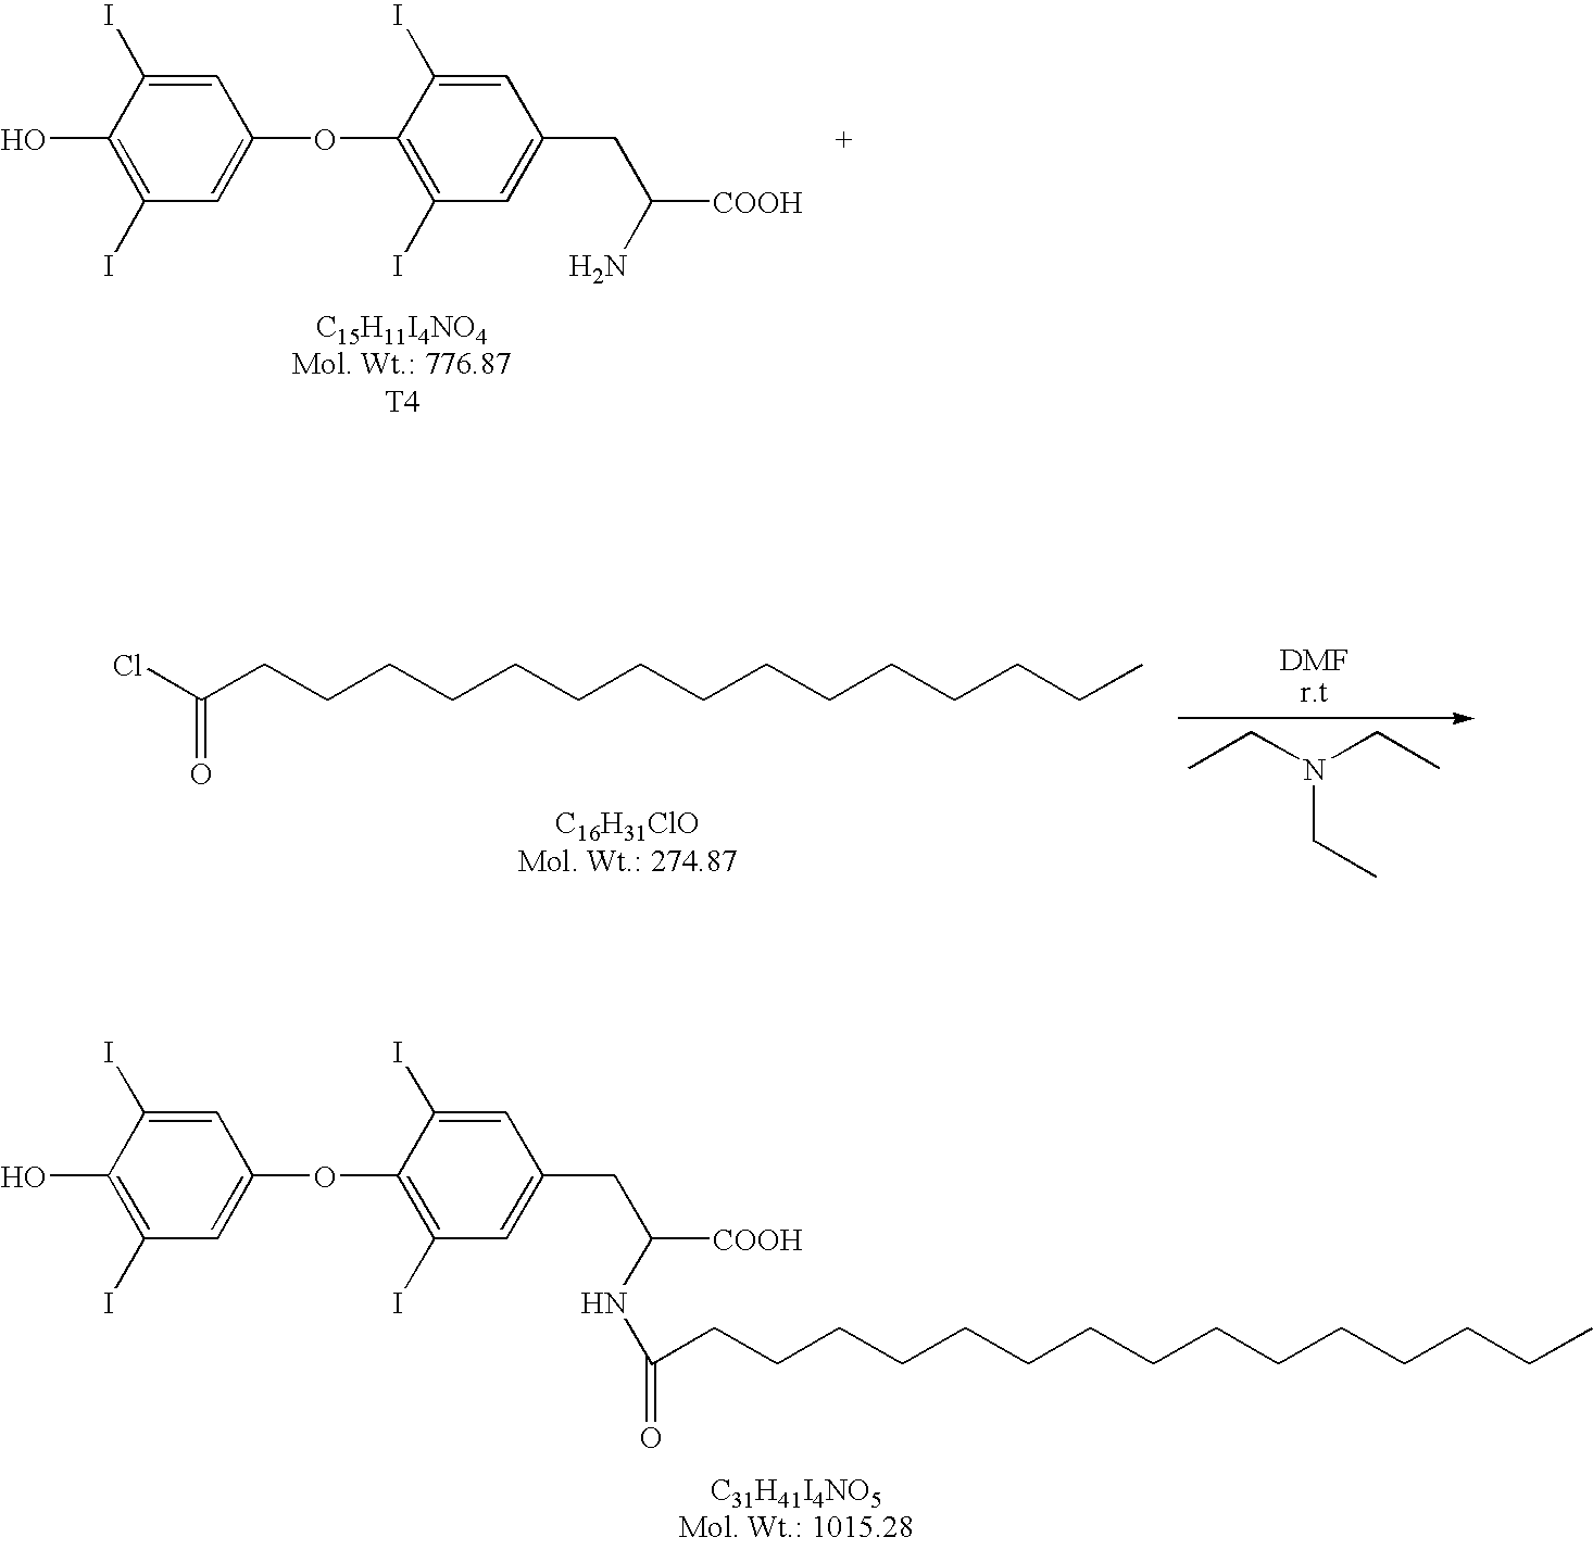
C1=C(I)C(O)=C(I)C=C1OC1=C(I)C=C(CC([COOH])NC(CCCCCCCCCCCCCCC)=O)C=C1I.ClC(CCCCCCCCCCCCCCC)=O.CCN(CC)CC.C1=C(I)C(O)=C(I)C=C1OC1=C(I)C=C(CC([COOH])N)C=C1I
